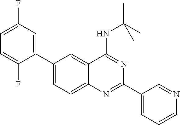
C1=C(C2=CC(F)=CC=C2F)C=C2C(=C1)N=C(C1=CC=CN=C1)N=C2NC(C)(C)C
